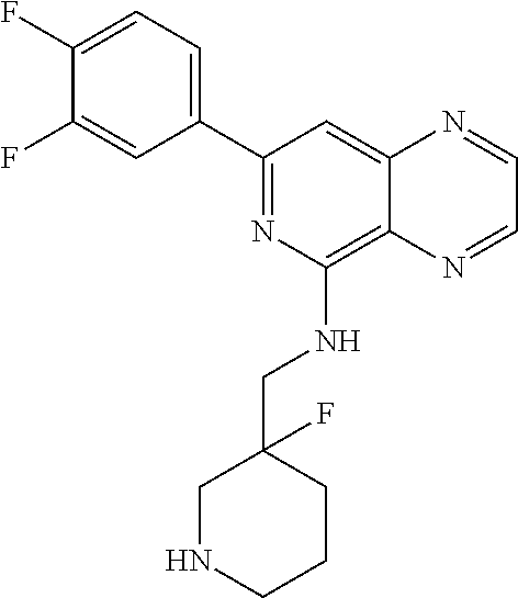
C1(C2=NC(NCC3(F)CNCCC3)=C3C(=C2)N=CC=N3)=CC=C(F)C(F)=C1
